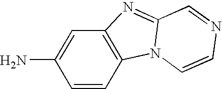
C1(N)=CC2=C(C=C1)N1C(=N2)C=NC=C1
